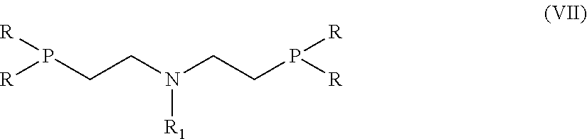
[R1]N(CCP([R])[R])CCP([R])[R]
